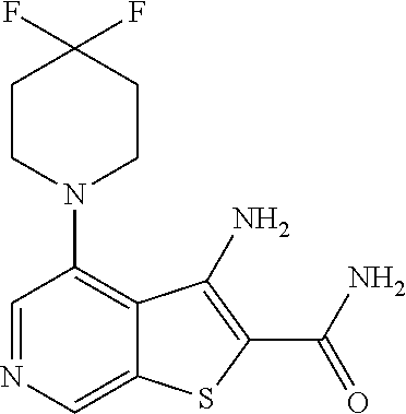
C1=NC=C2C(=C1N1CCC(F)(F)CC1)C(N)=C(C(N)=O)S2
